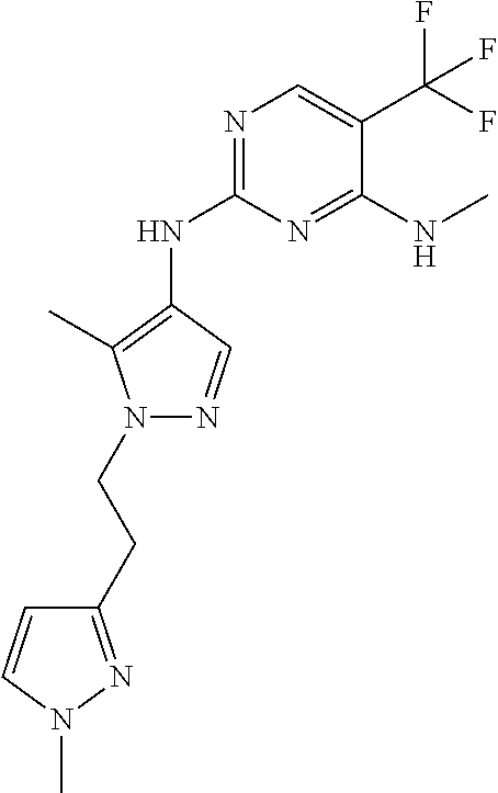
C1(NC2=C(C)N(CCC3=NN(C)C=C3)N=C2)=NC=C(C(F)(F)F)C(NC)=N1
